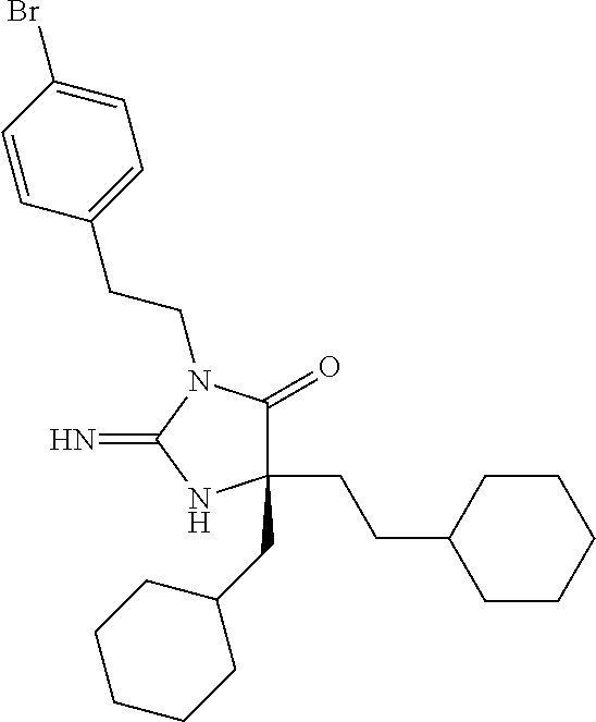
C1(CC2CCCCC2)(CCC2CCCCC2)C(=O)N(CCC2=CC=C(Br)C=C2)C(=N)N1
